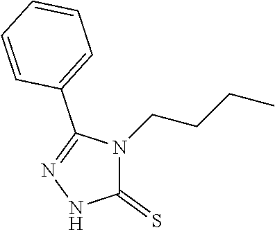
C1(=S)N(CCCC)C(C2=CC=CC=C2)=NN1
